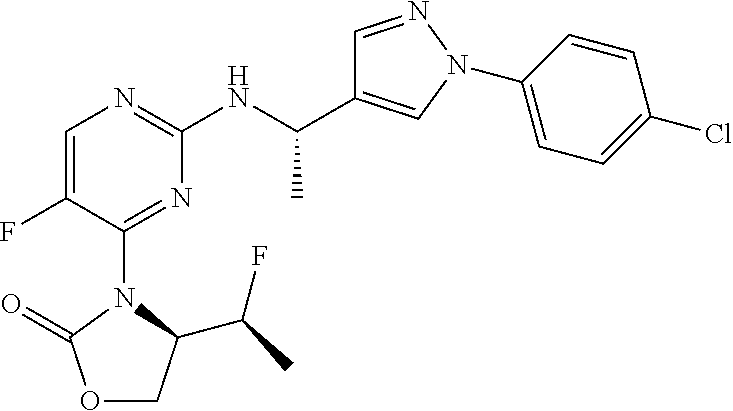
O1CC(C(F)C)N(C2=NC(NC(C)C3=CN(C4=CC=C(Cl)C=C4)N=C3)=NC=C2F)C1=O
